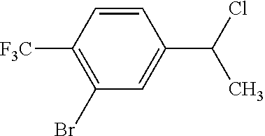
C1=CC(C(Cl)C)=CC(Br)=C1[F3C]
